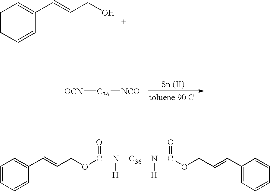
C1=CC=CC(C=CCO)=C1.[OCN][C36][NCO].C1=CC=CC(C=CCOC(N([C36]N(C(=O)OCC=CC2=CC=CC=C2)[H])[H])=O)=C1
